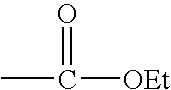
O=C([OEt])C
